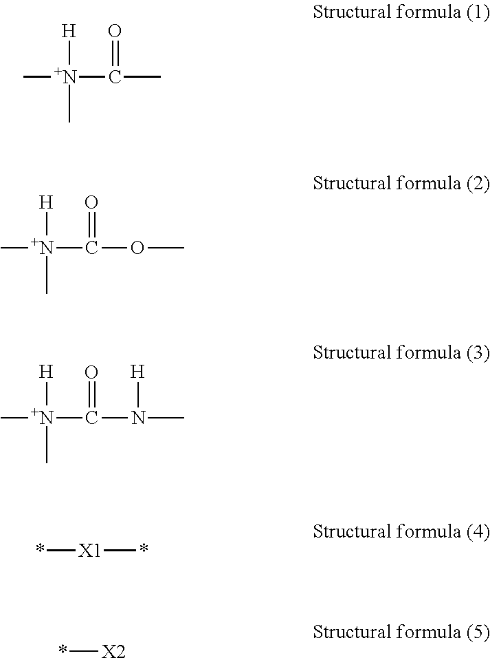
C[N+]([H])(C)C(C)=O.C[N+]([H])(C)C(OC)=O.C[N+]([H])(C)C(N(C)[H])=O.*[X1]*.*[X2]
